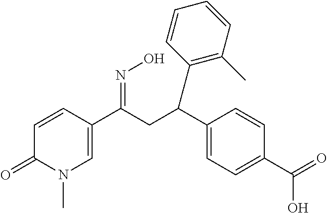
C1=CC(C(CC(C2=CC=C(C(O)=O)C=C2)C2=C(C)C=CC=C2)=NO)=CN(C)C1=O
